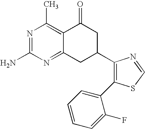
C1(C2CC(=O)C3=C(C)N=C(N)N=C3C2)=C(C2=CC=CC=C2F)SC=N1
